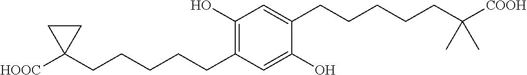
C1(O)=C(CCCCCC2([HOOC])CC2)C=C(O)C(CCCCCC([COOH])(C)C)=C1
